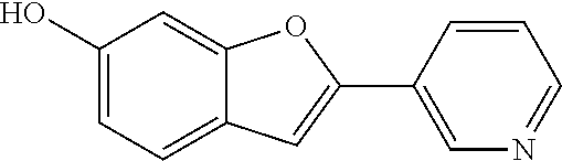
C1(C2=CN=CC=C2)=CC2=CC=C(O)C=C2O1
